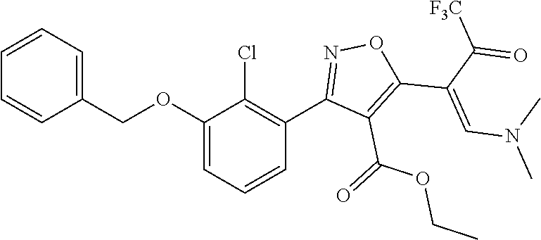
C1(OCC2=CC=CC=C2)=CC=CC(C2=NOC(C(C([F3C])=O)=CN(C)C)=C2C(=O)OCC)=C1Cl
